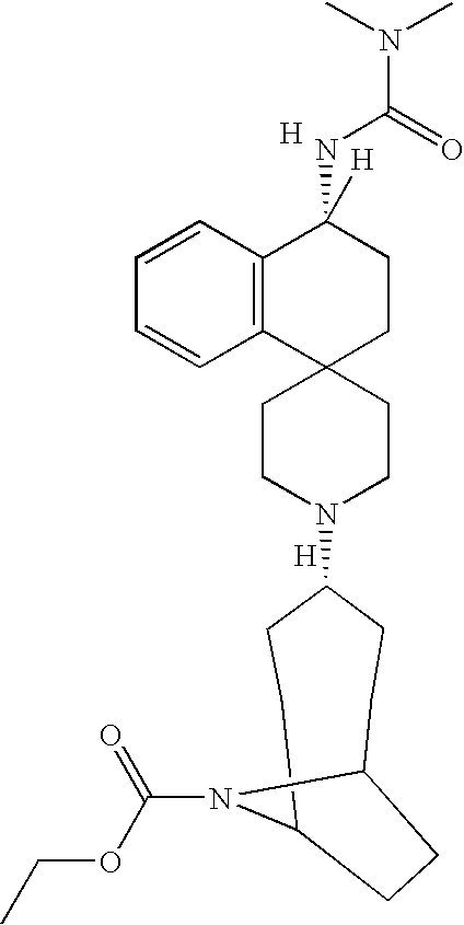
[H].C1CN(C2CCC3N(C(OCC)=O)C(CC2)CC3)CCC12CCC(NC(N(C)C)=O)([H])C1=C2C=CC=C1.[H]
